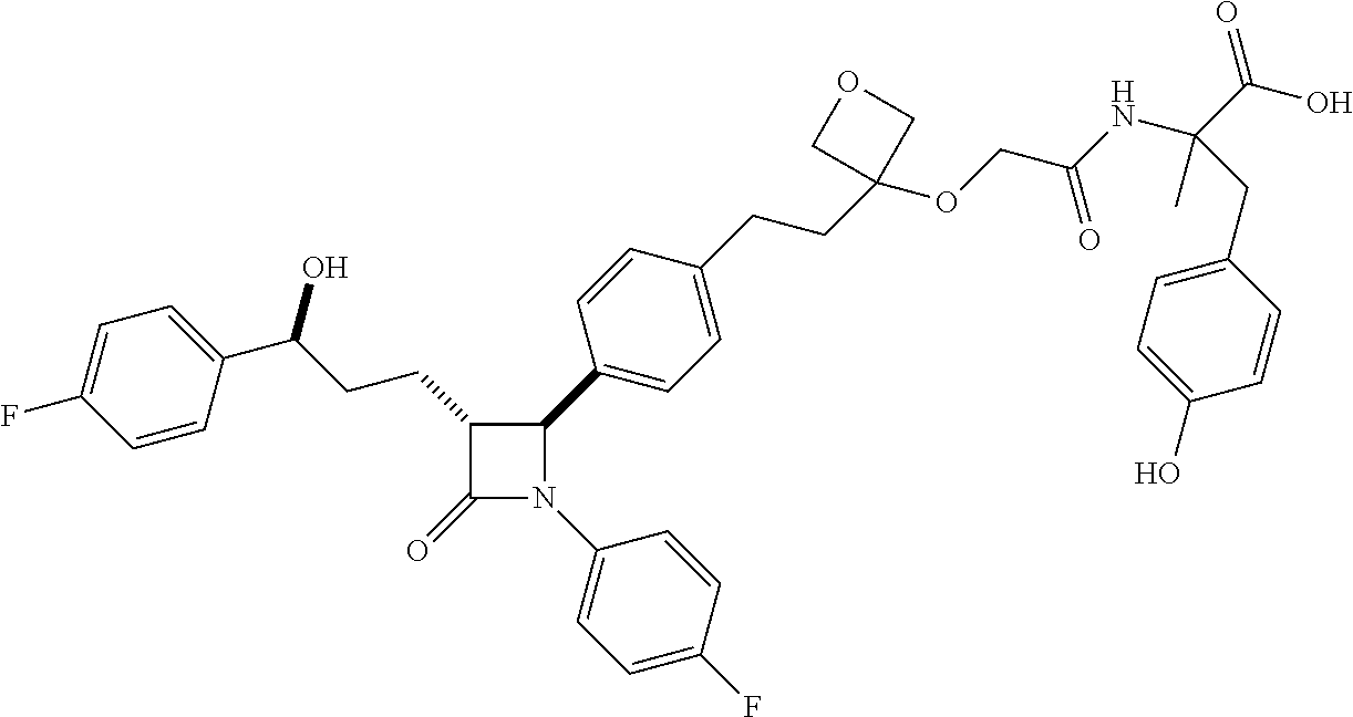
C1(CCC(C2=CC=C(F)C=C2)O)C(=O)N(C2=CC=C(F)C=C2)C1C1=CC=C(CCC2(OCC(NC(C(=O)O)(C)CC3=CC=C(O)C=C3)=O)COC2)C=C1
